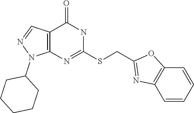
C12=C(N=C(SCC3=NC4=C(O3)C=CC=C4)NC1=O)N(C1CCCCC1)N=C2
